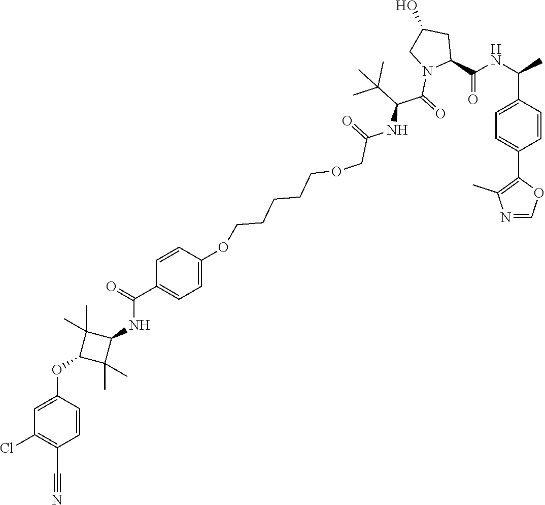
C1=C(C(NC(C2CC(O)CN2C(=O)C(C(C)(C)C)NC(=O)COCCCCCOC2=CC=C(C(=O)NC3C(C)(C)C(OC4=CC(Cl)=C(C#N)C=C4)C3(C)C)C=C2)=O)C)C=CC(C2=C(C)N=CO2)=C1
